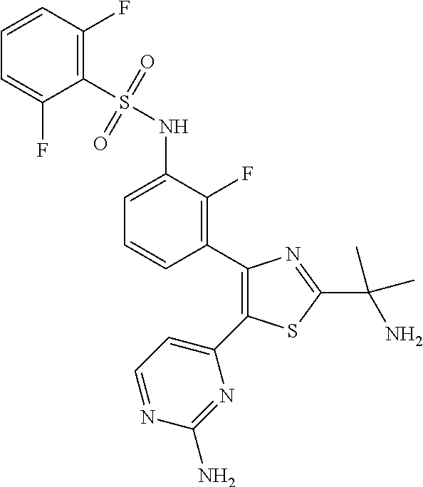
C1(S(NC2=CC=CC(C3=C(C4=CC=NC(N)=N4)SC(C(C)(C)N)=N3)=C2F)(=O)=O)=C(F)C=CC=C1F
